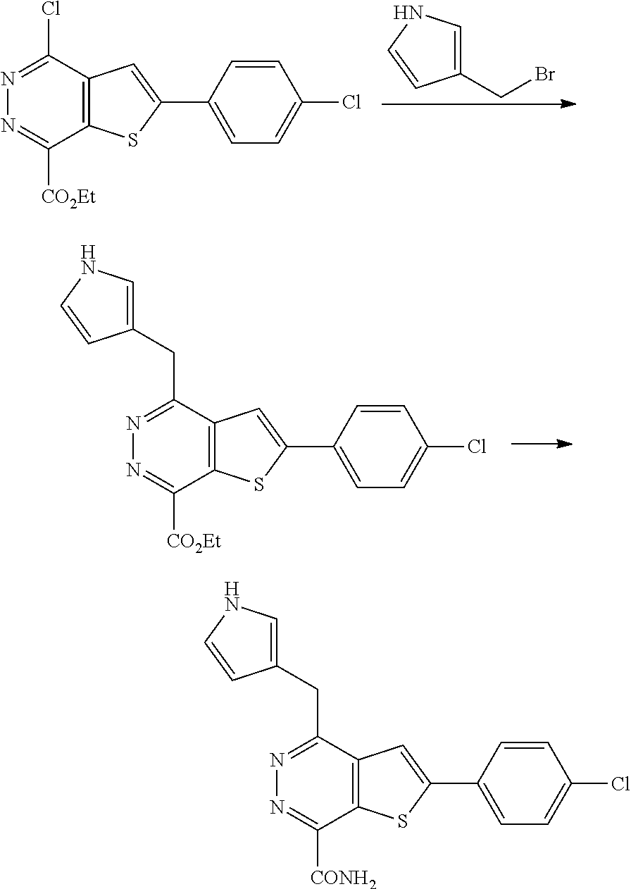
N1=C(Cl)C2=C(C([CO2Et])=N1)SC(C1=CC=C(Cl)C=C1)=C2.C1(CBr)=CNC=C1.N1=C(CC2=CNC=C2)C2=C(C([CO2Et])=N1)SC(C1=CC=C(Cl)C=C1)=C2.N1=C(CC2=CNC=C2)C2=C(C([CONH2])=N1)SC(C1=CC=C(Cl)C=C1)=C2
